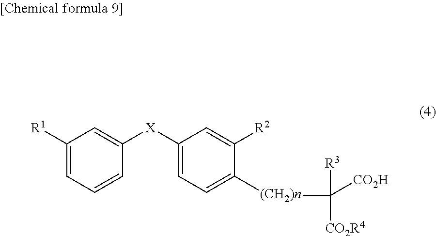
C1([R1])=CC=CC([X]C2=CC=C([(CH2)n]C([R3])([CO2R4])[CO2H])C([R2])=C2)=C1
